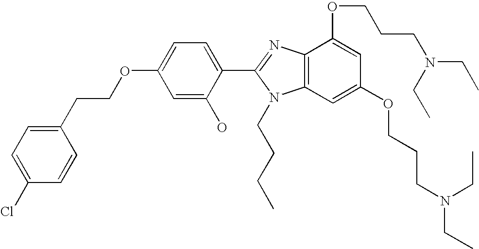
C1(CCOC2=CC=C(C3=NC4=C(N3CCCC)C=C(OCCCN(CC)CC)C=C4OCCCN(CC)CC)C(O)=C2)=CC=C(Cl)C=C1
